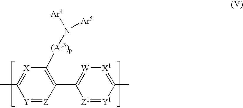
[Y]1=[Z]C(C2=[W][X1]=C(C)[Y1]=[Z1]2)=C([(Ar3)p]N([Ar4])[Ar5])[X]=C1C
